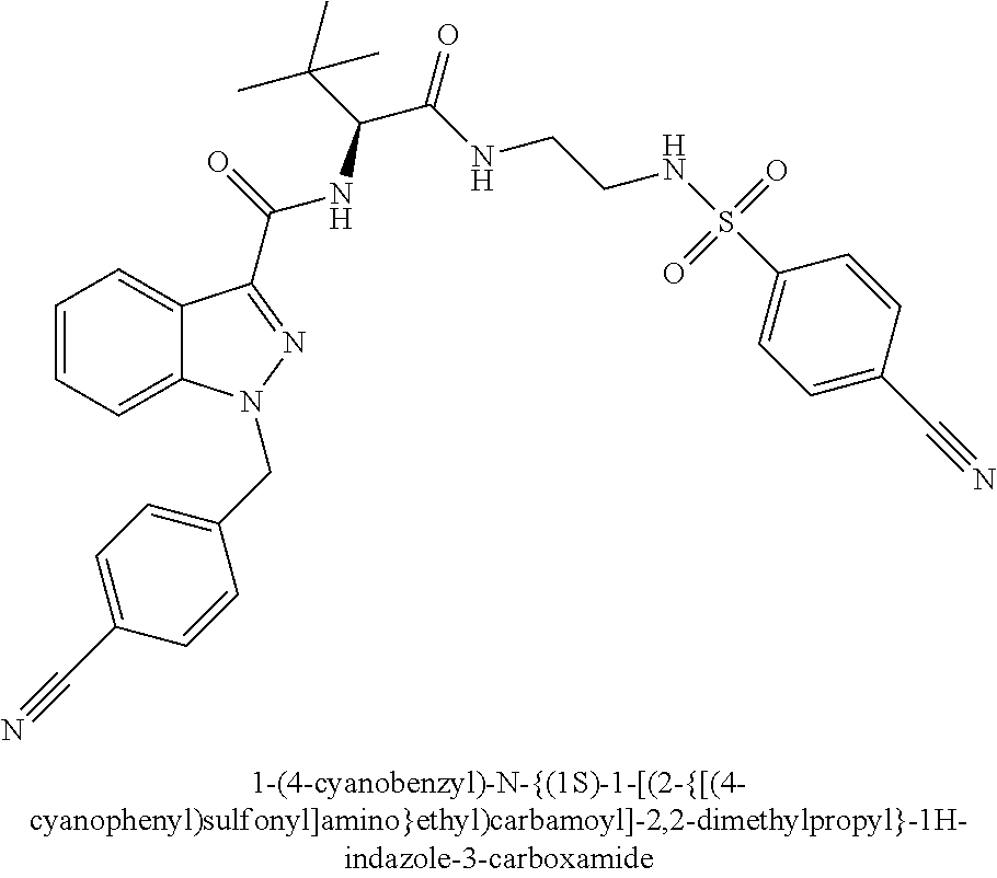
C1=CC=C2C(=C1)C(C(=O)NC(C(C)(C)C)C(NCCNS(C1=CC=C(C#N)C=C1)(=O)=O)=O)=NN2CC1=CC=C(C#N)C=C1
